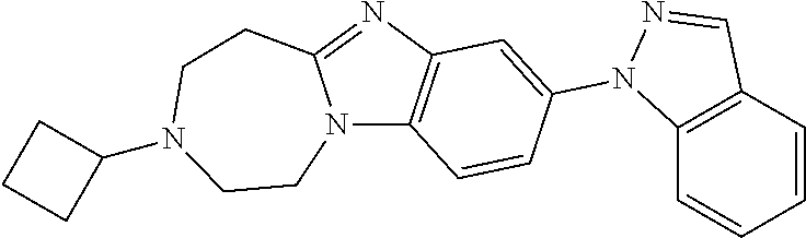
N12C3=C(N=C1CCN(C1CCC1)CC2)C=C(N1C2=C(C=CC=C2)C=N1)C=C3
